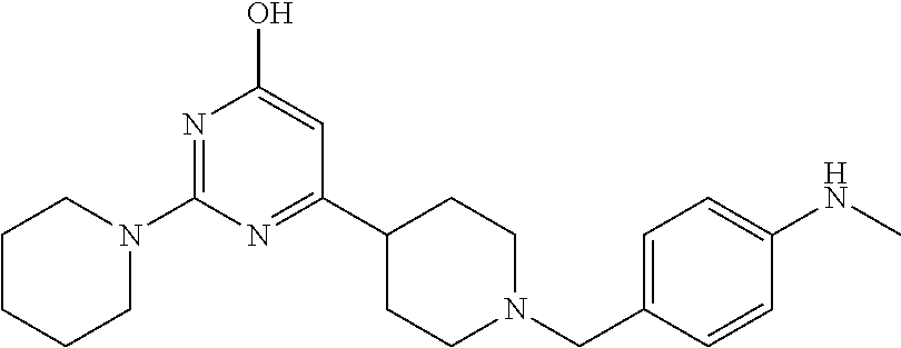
C1(N2CCCCC2)=NC(O)=CC(C2CCN(CC3=CC=C(NC)C=C3)CC2)=N1
